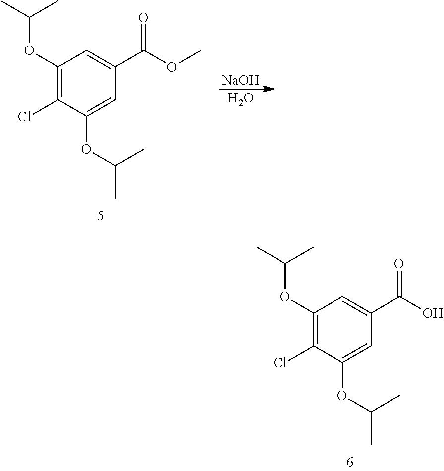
C1(OC(C)C)=C(Cl)C(OC(C)C)=CC(C(O)=O)=C1.C1(OC(C)C)=C(Cl)C(OC(C)C)=CC(C(OC)=O)=C1.O.[NaOH]
